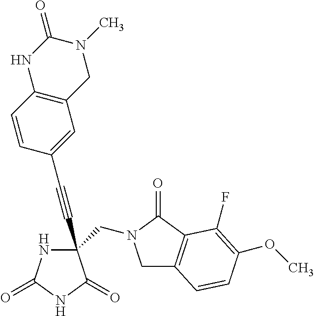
C(#CC1(CN2CC3=C(C2=O)C(F)=C(OC)C=C3)NC(=O)NC1=O)C1=CC2=C(C=C1)NC(=O)N(C)C2
